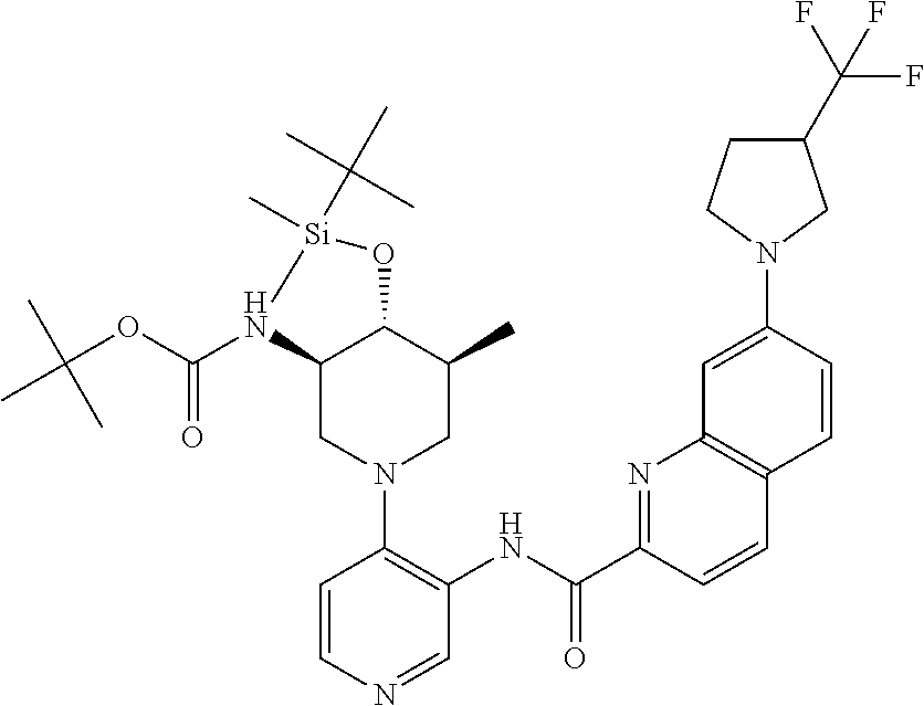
N(C(C1=NC2=C(C=C1)C=CC(N1CC(C(F)(F)F)CC1)=C2)=O)C1=C(N2CC(C)C3C(C2)N(C(OC(C)(C)C)=O)[Si](C)(C(C)(C)C)O3)C=CN=C1
